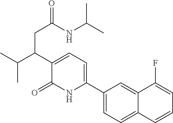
C1(C2=CC=C(C(CC(=O)NC(C)C)C(C)C)C(=O)N2)=CC=C2C(=C1)C(F)=CC=C2
